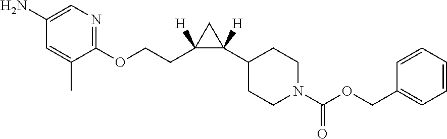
O(CCC1([H])C(C2CCN(C(OCC3=CC=CC=C3)=O)CC2)([H])C1)C1=NC=C(N)C=C1C
